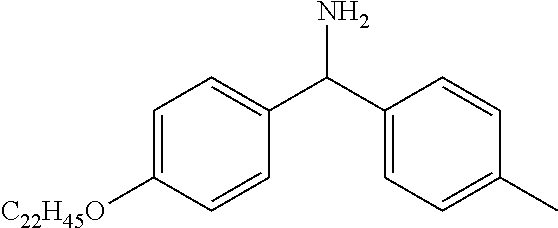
C1=C([C22H45O])C=CC(C(N)C2=CC=C(C)C=C2)=C1
